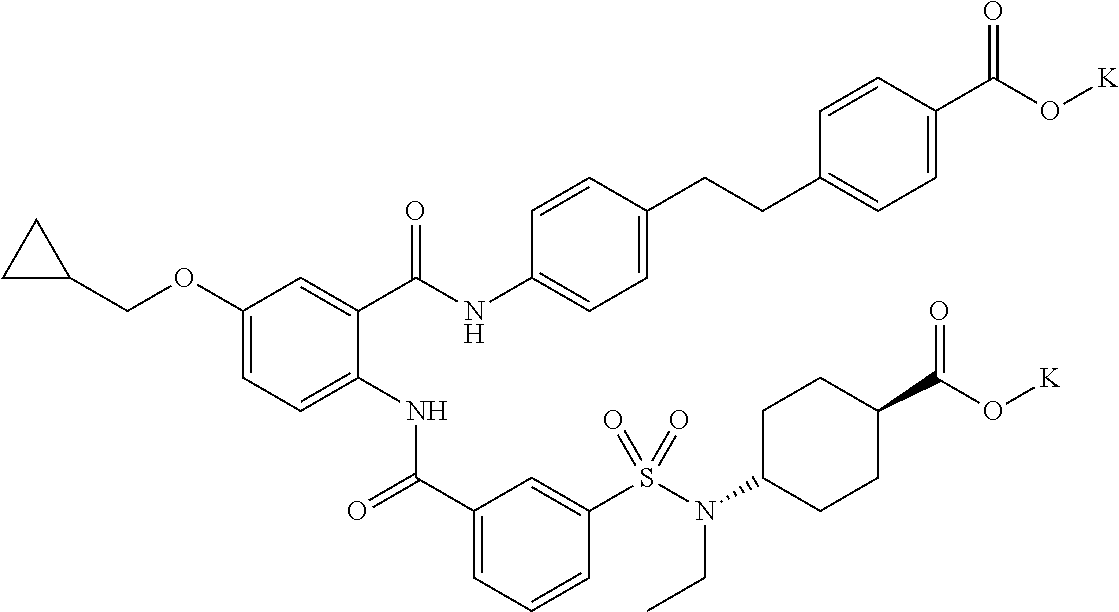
C1(OCC2CC2)=CC=C(NC(C2=CC=CC(S(N(C3CCC(C(O[K])=O)CC3)CC)(=O)=O)=C2)=O)C(C(NC2=CC=C(CCC3=CC=C(C(O[K])=O)C=C3)C=C2)=O)=C1
